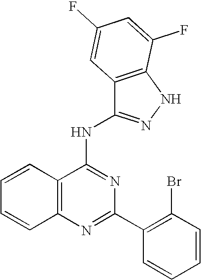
C12=C(N=C(C3=C(Br)C=CC=C3)N=C1NC1=NNC3=C1C=C(F)C=C3F)C=CC=C2
